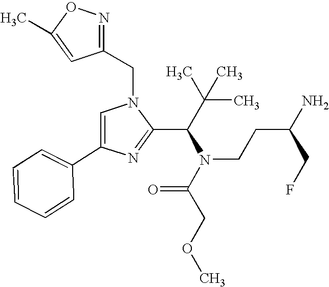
C1=C(C2=CC=CC=C2)N=C(C(N(C(COC)=O)CCC(N)CF)C(C)(C)C)N1CC1=NOC(C)=C1
